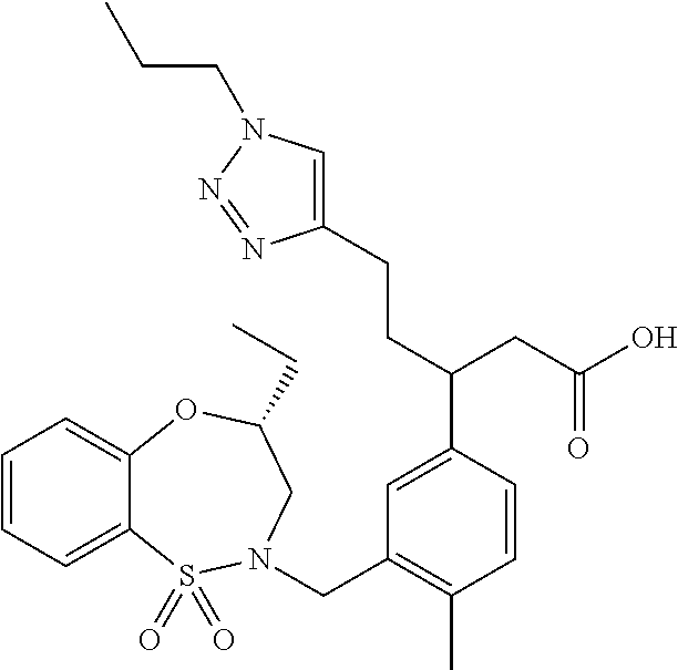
C1=CC=C2C(=C1)OC(CC)CN(CC1=C(C)C=CC(C(CC(O)=O)CCC3=CN(CCC)N=N3)=C1)S2(=O)=O
